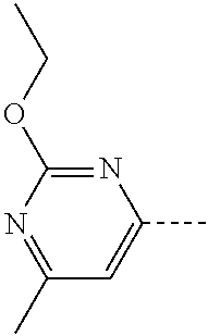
C1=C(C)N=C(OCC)N=C1C
